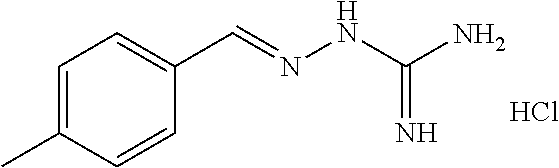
C1=C(C)C=CC(C=NNC(N)=N)=C1.Cl
